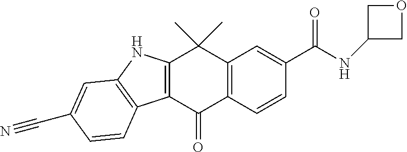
C12=C(C(=O)C3=C(C1(C)C)C=C(C(NC1COC1)=O)C=C3)C1=C(N2)C=C(C#N)C=C1
